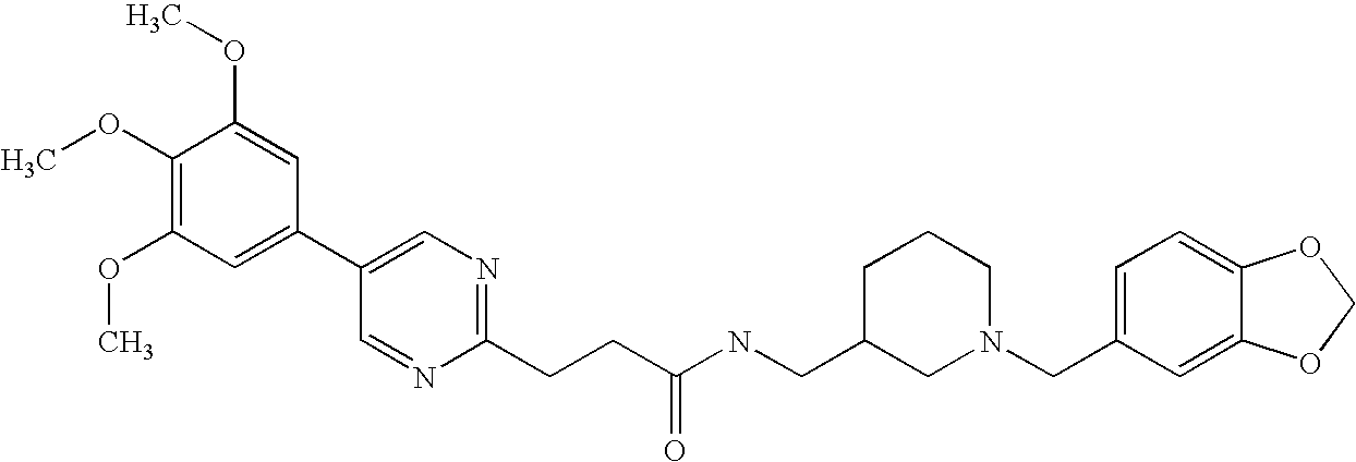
C1(OC)=C(OC)C=C(C2=CN=C(CCC(NCC3CN(CC4=CC=C5C(=C4)OCO5)CCC3)=O)N=C2)C=C1OC
